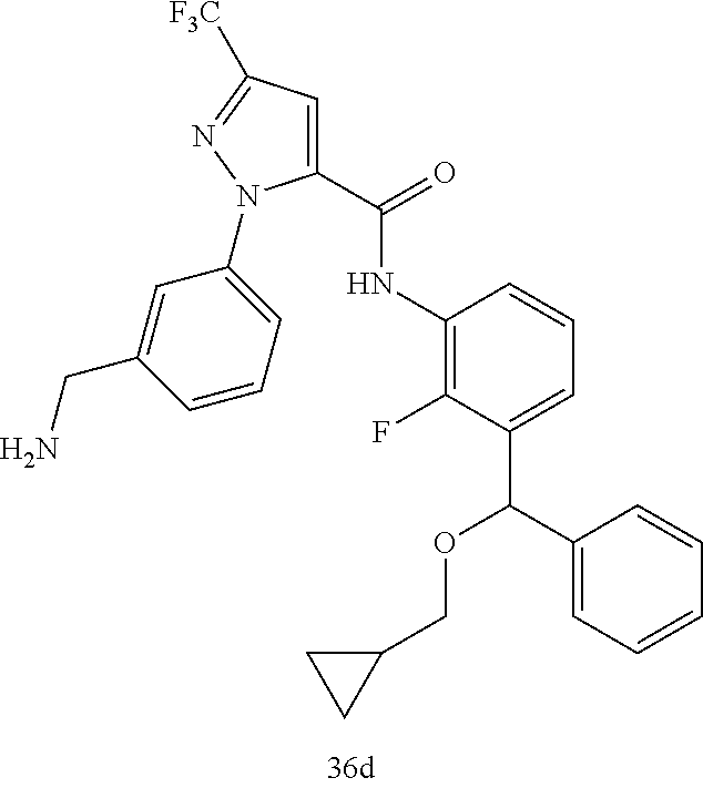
C1(C(=O)NC2=C(F)C(C(C3=CC=CC=C3)OCC3CC3)=CC=C2)=CC([F3C])=NN1C1=CC=CC(CN)=C1
